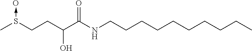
CS(CCC(C(NCCCCCCCCCC)=O)O)->O
